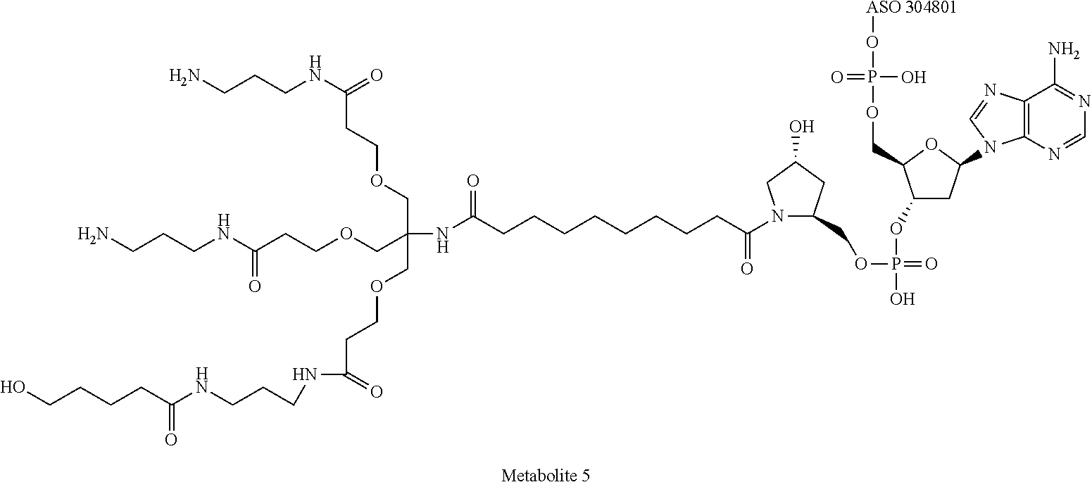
C(COCCC(NCCCN)=O)(NC(CCCCCCCCC(N1C(COP(=O)(O)OC2CC(N3C4=C(N=C3)C(N)=NC=N4)OC2COP(O[ASO 304801])(O)=O)CC(O)C1)=O)=O)(COCCC(NCCCN)=O)COCCC(=O)NCCCNC(CCCCO)=O
